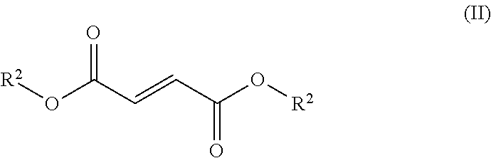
[R2]OC(C=CC(O[R2])=O)=O
